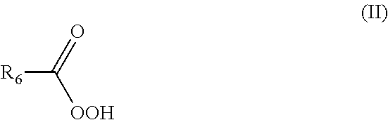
[R6]C(=O)[OOH]
